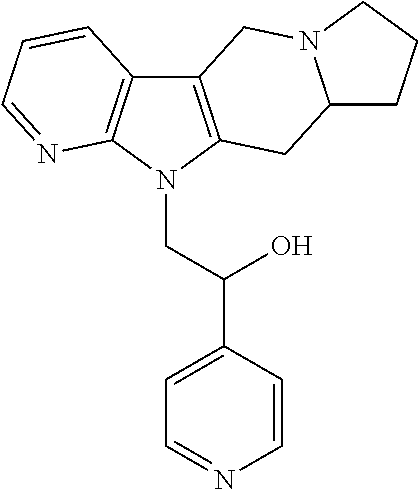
C12=C(N(CC(C3=CC=NC=C3)O)C3=C1C=CC=N3)CC1N(C2)CCC1
